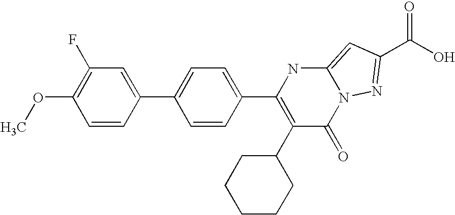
C1=CC(C2=CC=C(C3=C(C4CCCCC4)C(=O)N4C(=CC(C(=O)O)=N4)N3)C=C2)=CC(F)=C1OC
